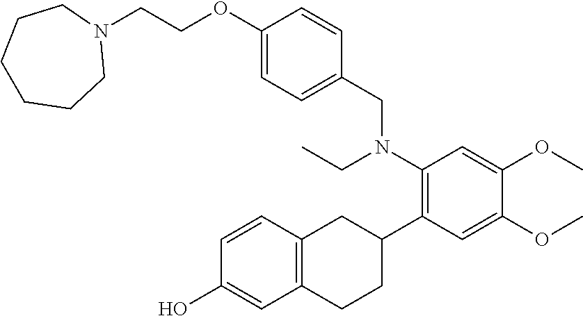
N1(CCOC2=CC=C(CN(C3=C(C4CC5=C(CC4)C=C(O)C=C5)C=C(OC)C(OC)=C3)CC)C=C2)CCCCCC1
